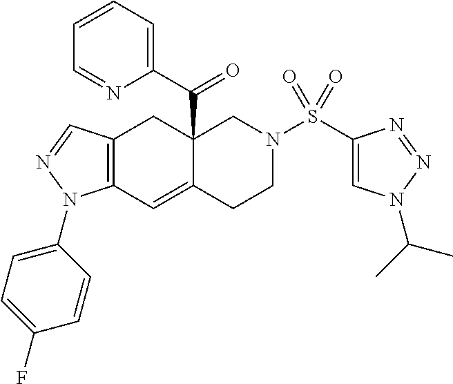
C12=C(C=NN1C1=CC=C(F)C=C1)CC1(C(C3=CC=CC=N3)=O)C(=C2)CCN(S(C2=CN(C(C)C)N=N2)(=O)=O)C1
